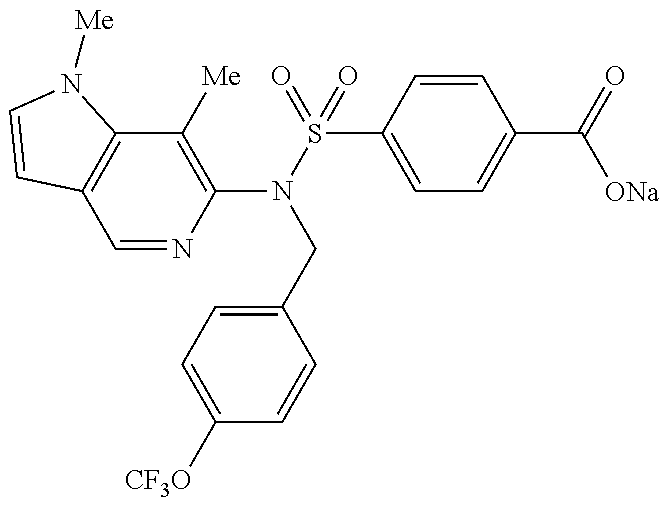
C1(N(S(=O)(C2=CC=C(C(=O)[ONa])C=C2)=O)CC2=CC=C([CF3O])C=C2)=C([Me])C2=C(C=N1)C=CN2[Me]
